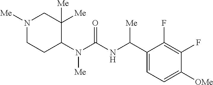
N1([Me])CCC(N(C(=O)NC(C2=CC=C([OMe])C(F)=C2F)[Me])[Me])C([Me])([Me])C1
